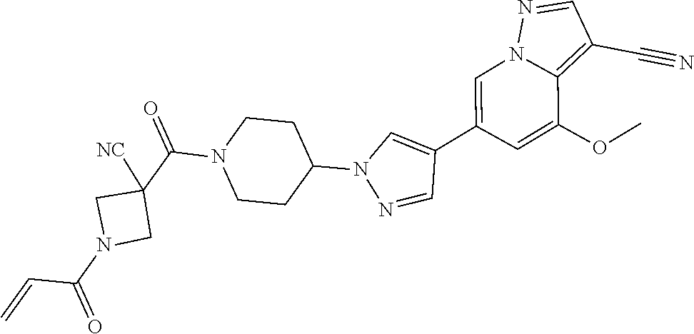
C1=C(C2=CN(C3CCN(C(C4([NC])CN(C(=O)C=C)C4)=O)CC3)N=C2)C=C(OC)C2=C(C#N)C=NN12
